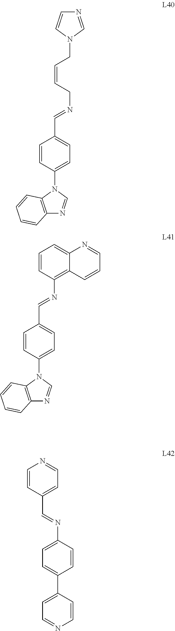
C(C=CCN=CC1=CC=C(N2C=NC3=C2C=CC=C3)C=C1)N1C=NC=C1.C1=C2C(=C(N=CC3=CC=C(N4C=NC5=C4C=CC=C5)C=C3)C=C1)C=CC=N2.N1=CC=C(C=NC2=CC=C(C3=CC=NC=C3)C=C2)C=C1
